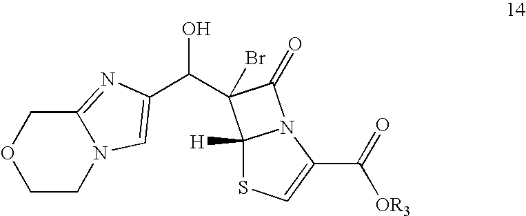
C12=NC(C(C3(Br)C4([H])SC=C(C([OR3])=O)N4C3=O)O)=CN1CCOC2
